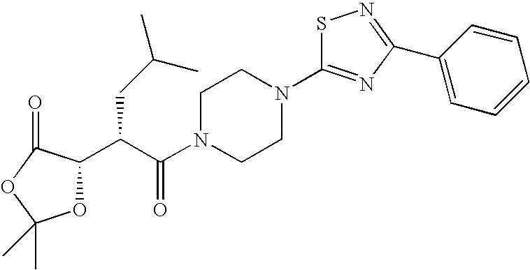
C1N(C(C(C2OC(C)(C)OC2=O)CC(C)C)=O)CCN(C2=NC(C3=CC=CC=C3)=NS2)C1
